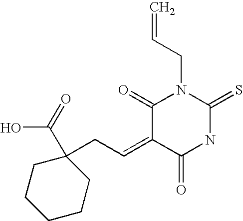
O=C1C(=CCC2(C(=O)O)CCCCC2)C(=O)N(CC=C)C(=S)N1
